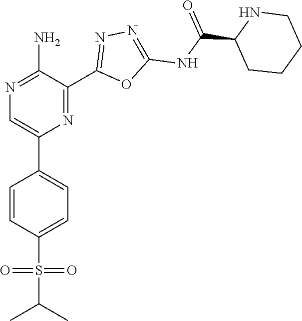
N1=C(N)C(C2=NN=C(NC(C3CCCCN3)=O)O2)=NC(C2=CC=C(S(C(C)C)(=O)=O)C=C2)=C1
